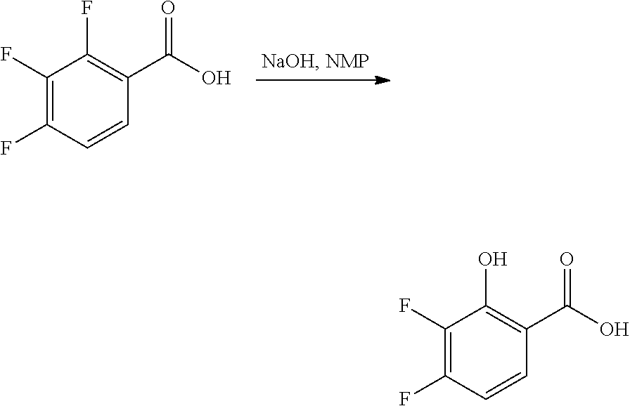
FC1=C(F)C(F)=C(C(=O)O)C=C1.FC1=C(F)C(O)=C(C(=O)O)C=C1
